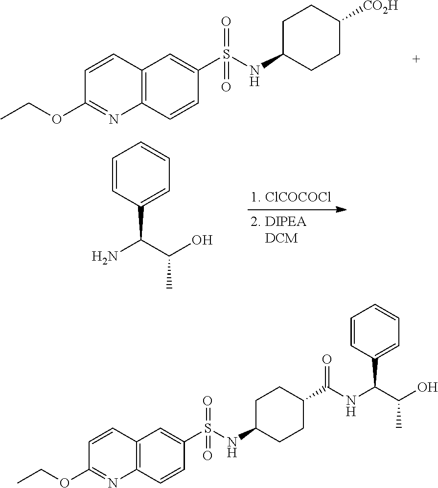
C1=CC2=C(N=C1OCC)C=CC(S(NC1CCC([CO2H])CC1)(=O)=O)=C2.C1=CC(C(C(O)C)N)=CC=C1.C1=CC2=C(N=C1OCC)C=CC(S(NC1CCC(C(NC(C(O)C)C3=CC=CC=C3)=O)CC1)(=O)=O)=C2
